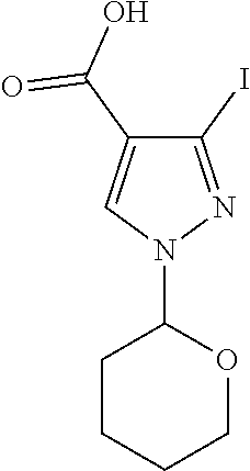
C1(I)=NN(C2CCCCO2)C=C1C(O)=O
